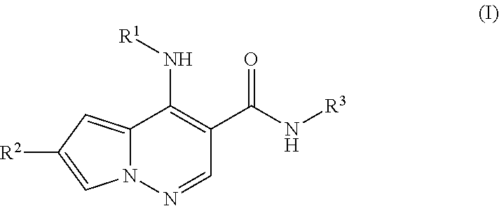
C12=CC([R2])=CN1N=CC(C(N[R3])=O)=C2N[R1]
